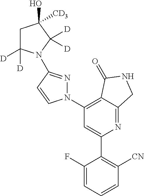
C1(C2=C([CN])C=CC=C2F)=CC(N2N=C(N3C([D])([D])CC(O)([CD3])C3([D])[D])C=C2)=C2C(=N1)CNC2=O
